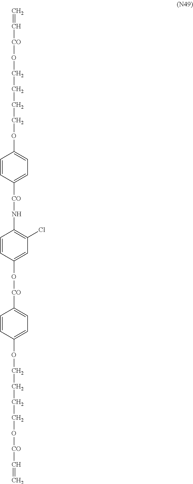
C=C[CO]OCCCCOC1=CC=C([CO]NC2=C(Cl)C=C(O[CO]C3=CC=C(OCCCCO[CO]C=C)C=C3)C=C2)C=C1
